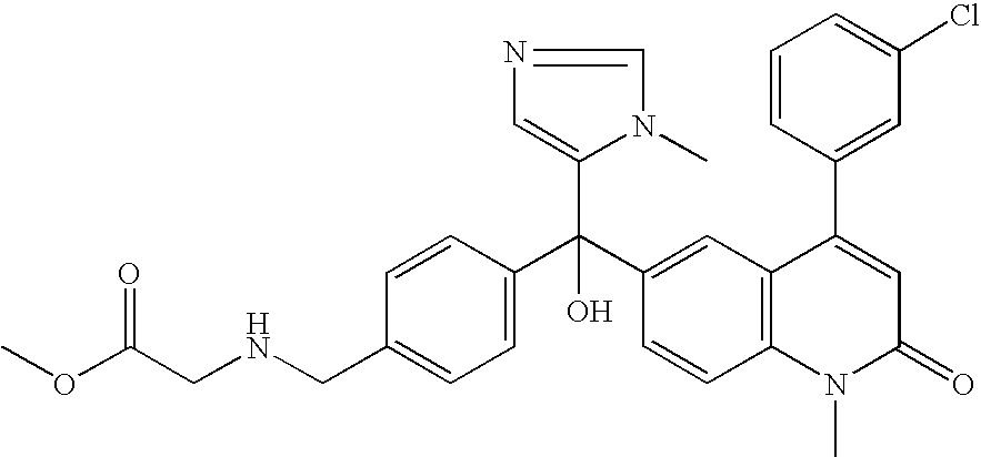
C1=C(CNCC(OC)=O)C=CC(C(C2=CC3=C(C=C2)N(C)C(=O)C=C3C2=CC(Cl)=CC=C2)(C2=CN=CN2C)O)=C1
